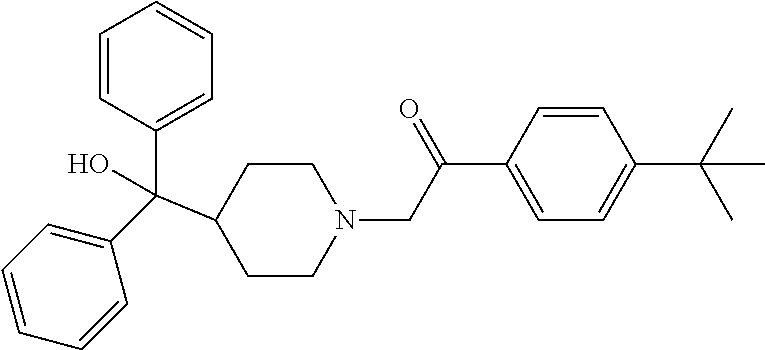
C1(C(C2=CC=CC=C2)(C2CCN(CC(C3=CC=C(C(C)(C)C)C=C3)=O)CC2)O)=CC=CC=C1
